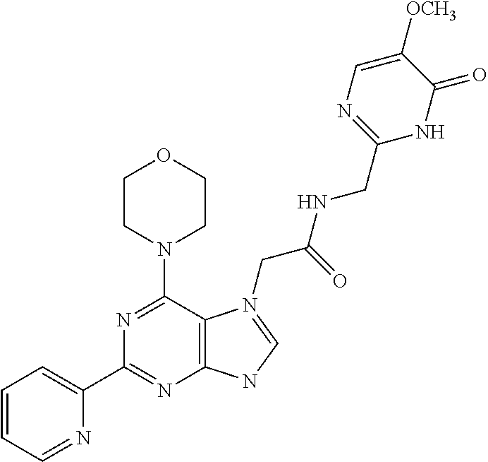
N1=C(N2CCOCC2)C2=C(N=C1C1=CC=CC=N1)NC=N2CC(NCC1=NC=C([OCH3])C(=O)N1)=O
